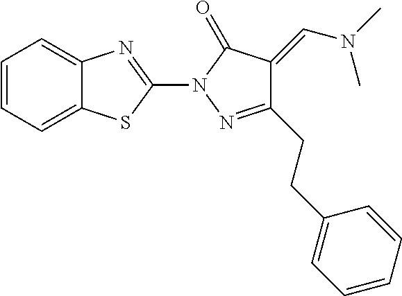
C1=CC=C2C(=C1)N=C(N1N=C(CCC3=CC=CC=C3)C(=CN(C)C)C1=O)S2
